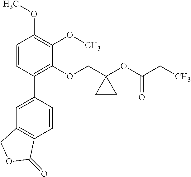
C1=CC(C2=CC3=C(C=C2)C(=O)OC3)=C(OCC2(OC(CC)=O)CC2)C(OC)=C1OC
